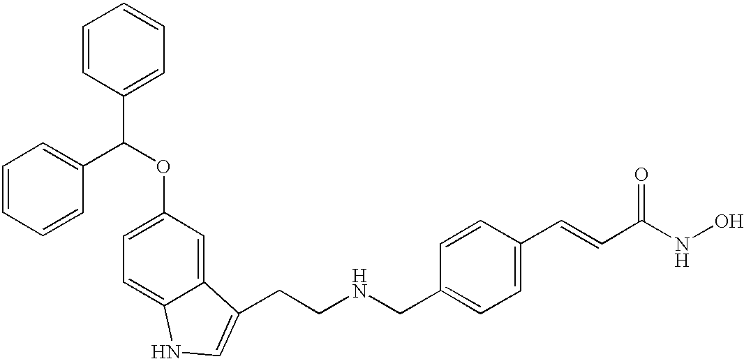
C(NCC1=CC=C(C=CC(NO)=O)C=C1)CC1=CNC2=CC=C(OC(C3=CC=CC=C3)C3=CC=CC=C3)C=C21
